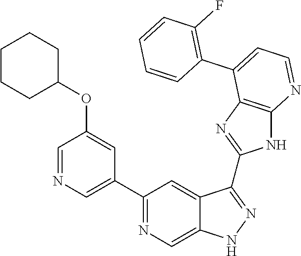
C1(C2=NC=C3C(=C2)C(C2=NC4=C(N2)N=CC=C4C2=C(F)C=CC=C2)=NN3)=CN=CC(OC2CCCCC2)=C1
